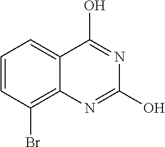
C1=CC(Br)=C2C(=C1)C(O)=NC(O)=N2
